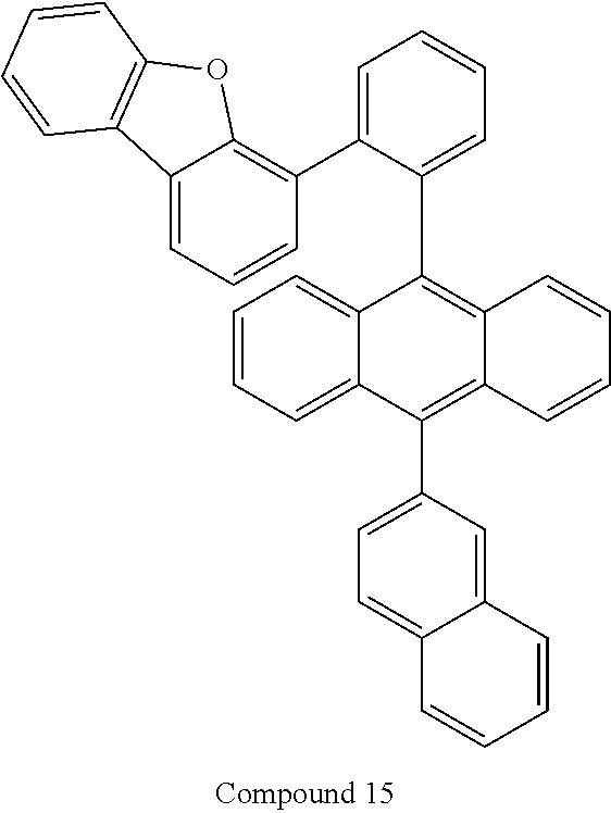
C12=CC=CC=C1C(C1=CC=C3C(=C1)C=CC=C3)=C1C(=C2C2=CC=CC=C2C2=C3C(=CC=C2)C2=C(O3)C=CC=C2)C=CC=C1
